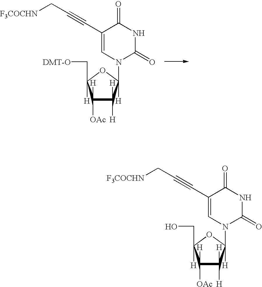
C1([OAc])([H])C([H])([H])C(N2C(=O)NC(=O)C(C#CC[F3COCHN])=C2)([H])OC1(C[DMT-O])[H].C1([OAc])([H])C([H])([H])C(N2C(=O)NC(=O)C(C#CC[F3COCHN])=C2)([H])OC1(CO)[H]
